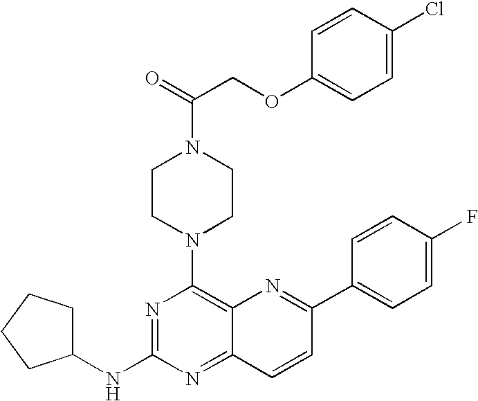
N1=C(NC2CCCC2)N=C2C(=C1N1CCN(C(COC3=CC=C(Cl)C=C3)=O)CC1)N=C(C1=CC=C(F)C=C1)C=C2
